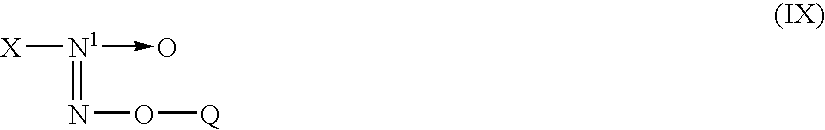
[X][N1](=NO[Q])->O
